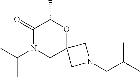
C1(=O)N(C(C)C)CC2(OC1C)CN(CC(C)C)C2
